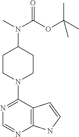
N1=C(N2CCC(N(C)C(OC(C)(C)C)=O)CC2)C2=C(N=C1)NC=C2
